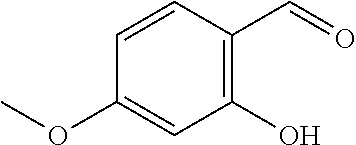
C1(O)=C(C=O)C=CC(OC)=C1
